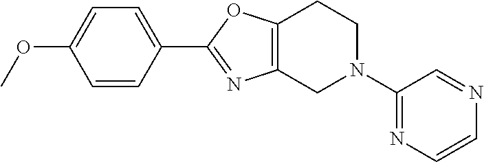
C12=C(N=C(C3=CC=C(OC)C=C3)O1)CN(C1=NC=CN=C1)CC2
